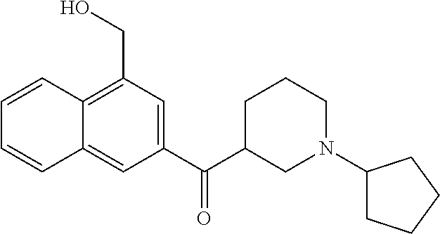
C1=CC2=C(CO)C=C(C(C3CN(C4CCCC4)CCC3)=O)C=C2C=C1
